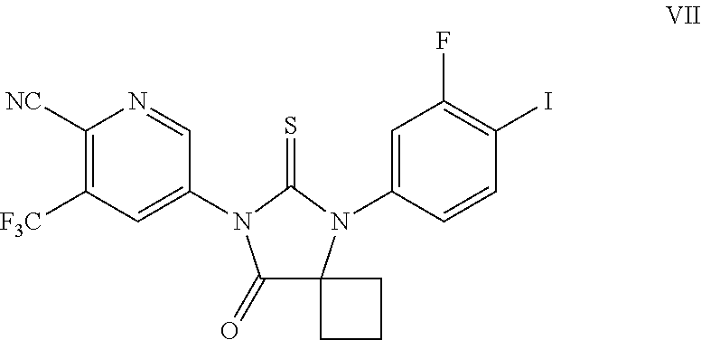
C1([NC])=C([F3C])C=C(N2C(=O)C3(N(C4=CC(F)=C(I)C=C4)C2=S)CCC3)C=N1
